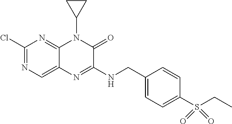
C1(Cl)=NC=C2C(=N1)N(C1CC1)C(=O)C(NCC1=CC=C(S(CC)(=O)=O)C=C1)=N2
